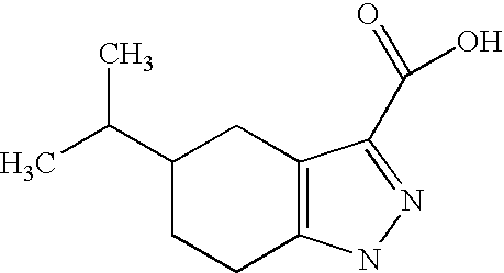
C1(C(C)C)CCC2=C(C1)C(C(=O)O)=NN2
